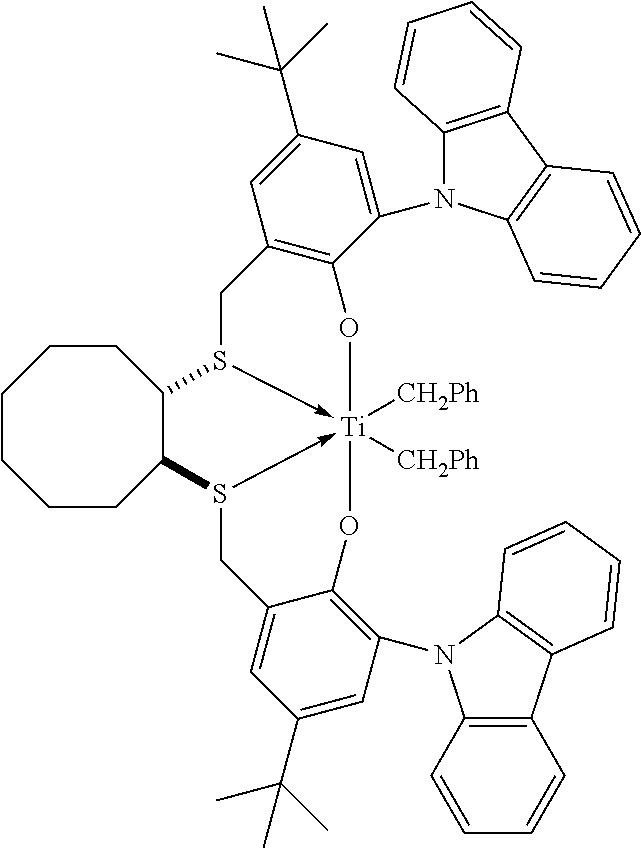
C1CC2C(CCCC1)S1->[Ti]3([CH2Ph])([CH2Ph])(-S2CC2=CC(C(C)(C)C)=CC(N4C5=C(C6=C4C=CC=C6)C=CC=C5)=C2O3)OC2=C(C1)C=C(C(C)(C)C)C=C2N1C2=C(C3=C1C=CC=C3)C=CC=C2
